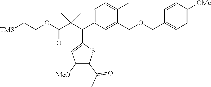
C(C(C(C1=CC([MeO])=C(C(C)=O)S1)C1=CC=C(C)C(COCC2=CC=C([OMe])C=C2)=C1)(C)C)(OCC[TMS])=O
